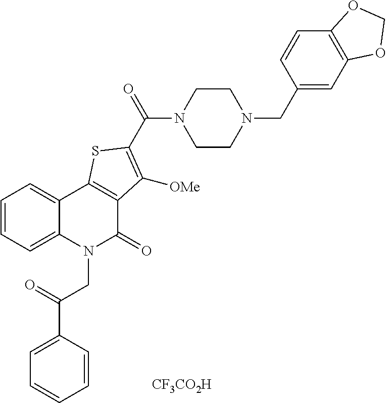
[CF3CO2H].C1CN(C(C2=C([OMe])C3=C(C4=CC=CC=C4N(CC(C4=CC=CC=C4)=O)C3=O)S2)=O)CCN1CC1=CC2=C(C=C1)OCO2
